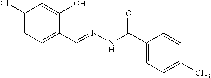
C1(Cl)=CC=C(C=NNC(=O)C2=CC=C(C)C=C2)C(O)=C1
